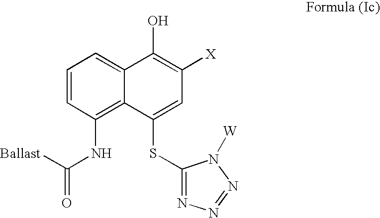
C1=CC(NC([Ballast])=O)=C2C(=C1)C(O)=C([X])C=C2SC1=NN=NN1[W]
